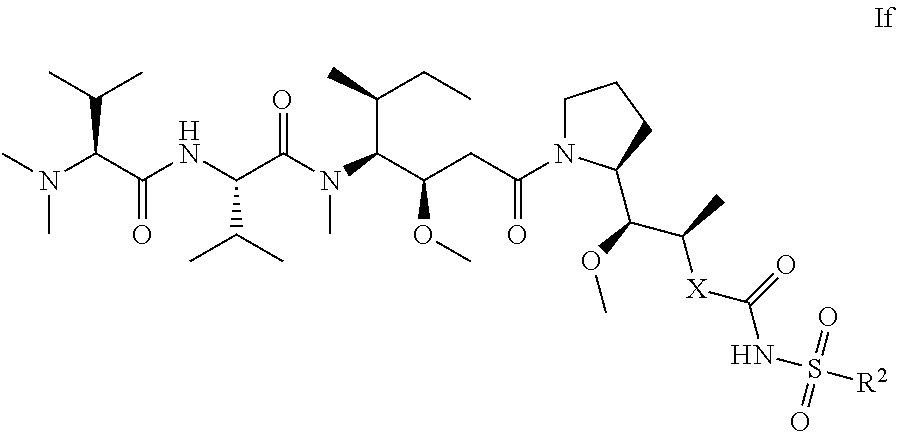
C1N(C(CC(C(N(C(C(NC(C(N(C)C)C(C)C)=O)C(C)C)=O)C)C(C)CC)OC)=O)C(C(OC)C(C)[X]C(=O)NS([R2])(=O)=O)CC1
